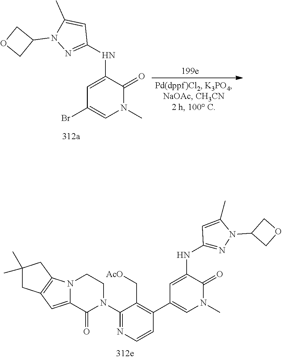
C1=C(NC2=NN(C3COC3)C(C)=C2)C(=O)N(C)C=C1Br.C1=C(NC2=NN(C3COC3)C(C)=C2)C(=O)N(C)C=C1C1=C(C[AcO])C(N2CCN3C(=CC4=C3CC(C)(C)C4)C2=O)=NC=C1
